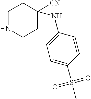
C1NCCC([CN])(NC2=CC=C(S(=O)(=O)C)C=C2)C1
